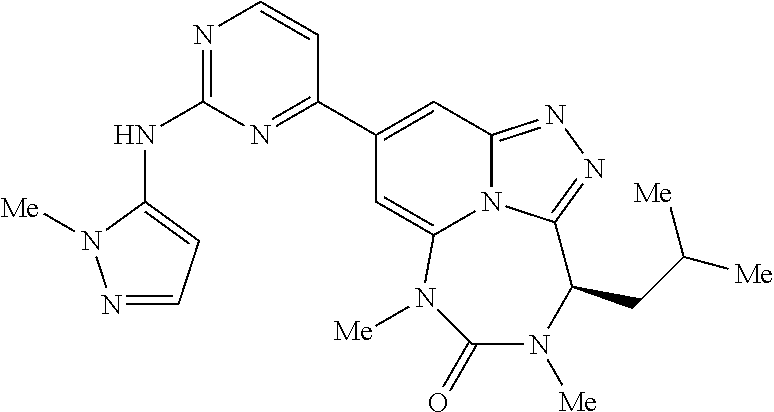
N1=C(NC2=CC=NN2[Me])N=C(C2=CC3=NN=C4N3C(=C2)N([Me])C(=O)N([Me])C4CC([Me])[Me])C=C1
